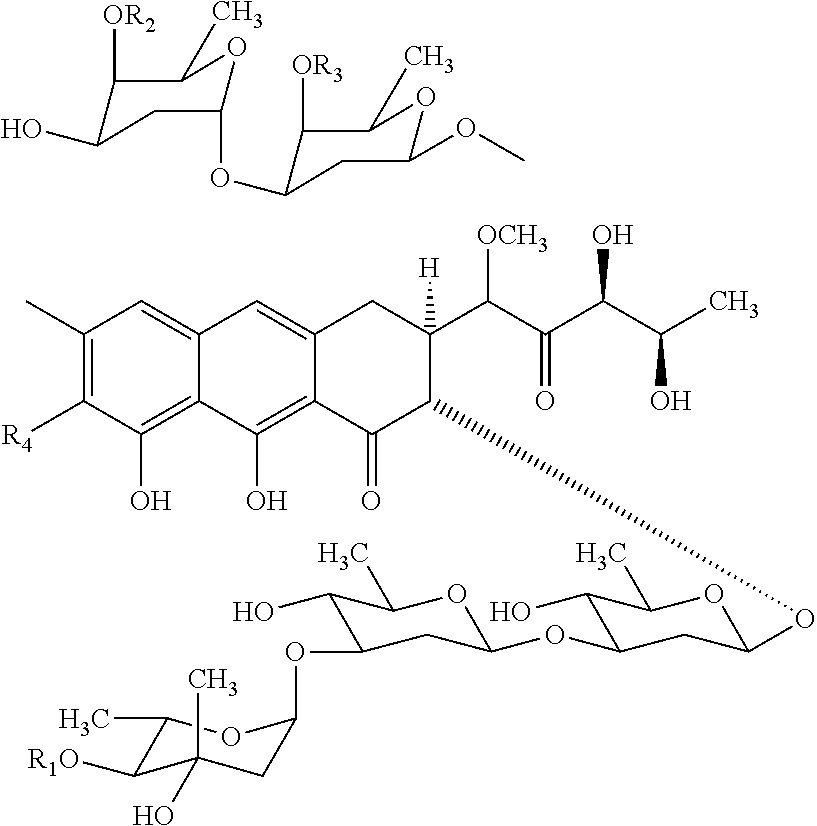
C1(C)=C([R4])C(O)=C2C(=C1)C=C1C(=C2O)C(=O)C(OC2CC(OC3CC(OC4CC(O)(C)C([R1O])C(C)O4)C(O)C(C)O3)C(O)C(C)O2)C(C(C(C(C(C)O)O)=O)[OCH3])([H])C1.O(C1CC(OC2CC(O)C([OR2])C(C)O2)C([OR3])C(C)O1)C
